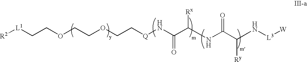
[R2][L1]CCOCCOCC[Q]NC(=O)C(NC(=O)C(N[L3][W])[Ry])[Rx]
